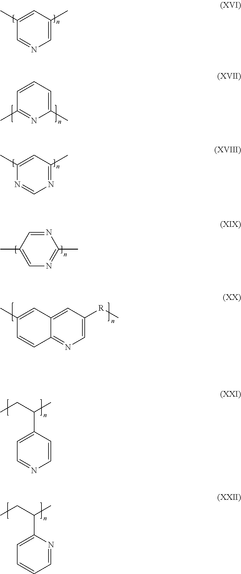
C1=C(C)C=C(C)C=N1.C1(C)=CC=CC(C)=N1.N1=C(C)C=C(C)N=C1.N1=CC(C)=CN=C1C.C1=C([R]C)C=C2C(=N1)C=CC(C)=C2.C1=CC(C(CC)C)=CC=N1.C1=NC(C(CC)C)=CC=C1
